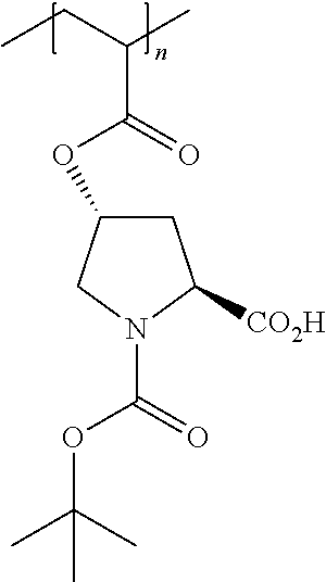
C1C(OC(C(CC)C)=O)CN(C(=O)OC(C)(C)C)C1[CO2H]
